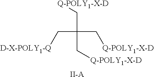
C(C(C[D-X-POLY1-Q])(C[Q-POLY1-X-D])C[Q-POLY1-X-D])[Q-POLY1-X-D].[II-A]
